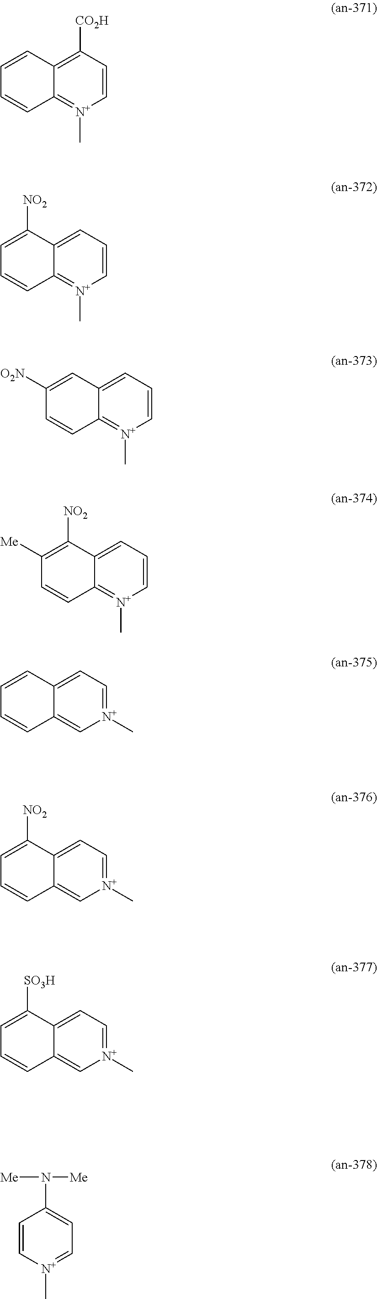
C1=CC([CO2H])=C2C(=[N+]1C)C=CC=C2.C1=CC=C2C(=[N+]1C)C=CC=C2[NO2].C1=CC=C2C(=[N+]1C)C=CC([O2N])=C2.C1=CC=C2C(=[N+]1C)C=CC([Me])=C2[NO2].[N+]1(C)=CC=C2C(=C1)C=CC=C2.[N+]1(C)=CC=C2C(=C1)C=CC=C2[NO2].[N+]1(C)=CC=C2C(=C1)C=CC=C2[SO3H].C1=[N+](C)C=CC(N([Me])[Me])=C1
